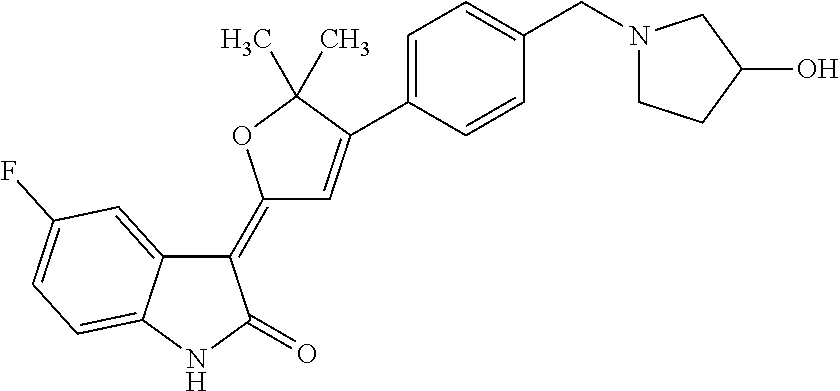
C1(=C2C=C(C3=CC=C(CN4CCC(O)C4)C=C3)C(C)(C)O2)C2=CC(F)=CC=C2NC1=O
